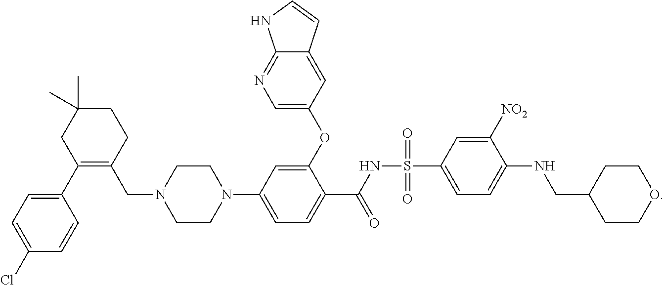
C1(C2=C(CN3CCN(C4=CC=C(C(NS(C5=CC=C(NCC6CCOCC6)C([NO2])=C5)(=O)=O)=O)C(OC5=CN=C6C(=C5)C=CN6)=C4)CC3)CCC(C)(C)C2)=CC=C(Cl)C=C1
